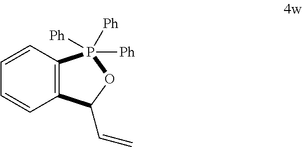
C12=C(C=CC=C1)P([Ph])([Ph])([Ph])OC2C=C
